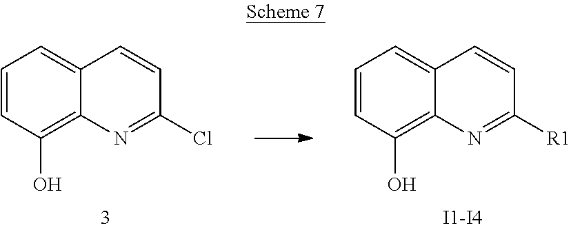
C1=CC(O)=C2C(=C1)C=CC(Cl)=N2.C1=CC(O)=C2C(=C1)C=CC([R1])=N2.[I1-I4]
